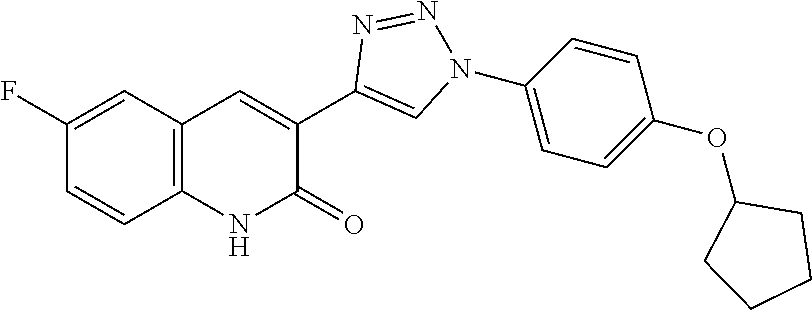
C1=CC2=C(C=C1F)C=C(C1=CN(C3=CC=C(OC4CCCC4)C=C3)N=N1)C(=O)N2
